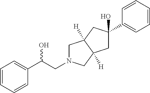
C1=CC=CC(C(CN2CC3([H])C([H])(C2)CC(O)(C2=CC=CC=C2)C3)O)=C1
